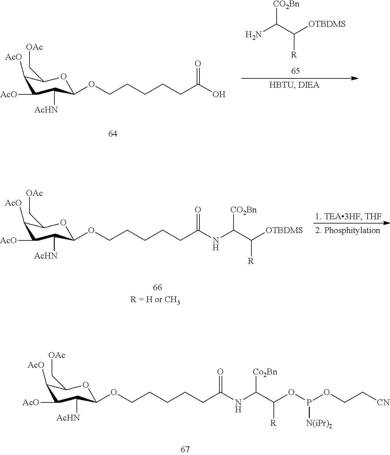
NC(C([OTBDMS])[R])[CO2Bn].O(CCCCCC(O)=O)C1C([AcHN])C([AcO])C([AcO])C(C[OAc])O1.O(CCCCCC(NC(C(OP(OCC[CN])[N(iPr)2])[R])[Co2Bn])=O)C1C([AcHN])C([AcO])C([AcO])C(C[OAc])O1.O(CCCCCC(NC(C([OTBDMS])[R])[CO2Bn])=O)C1C([AcHN])C([AcO])C([AcO])C(C[OAc])O1
